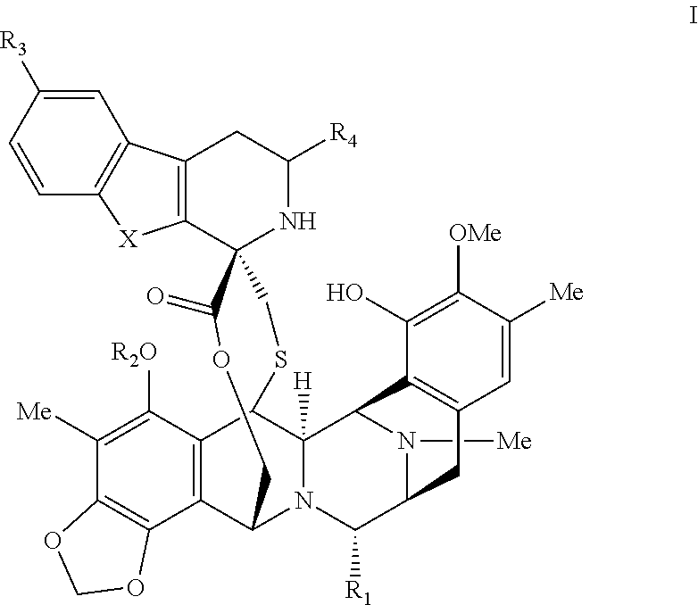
C1=C([R3])C=CC2=C1C1=C(C3(NC([R4])C1)C(=O)OCC1C4=C(C(SC3)C3([H])N1C([R1])C1N([Me])C3C3=C(C1)C=C([Me])C([OMe])=C3O)C([R2O])=C([Me])C1=C4OCO1)[X]2
